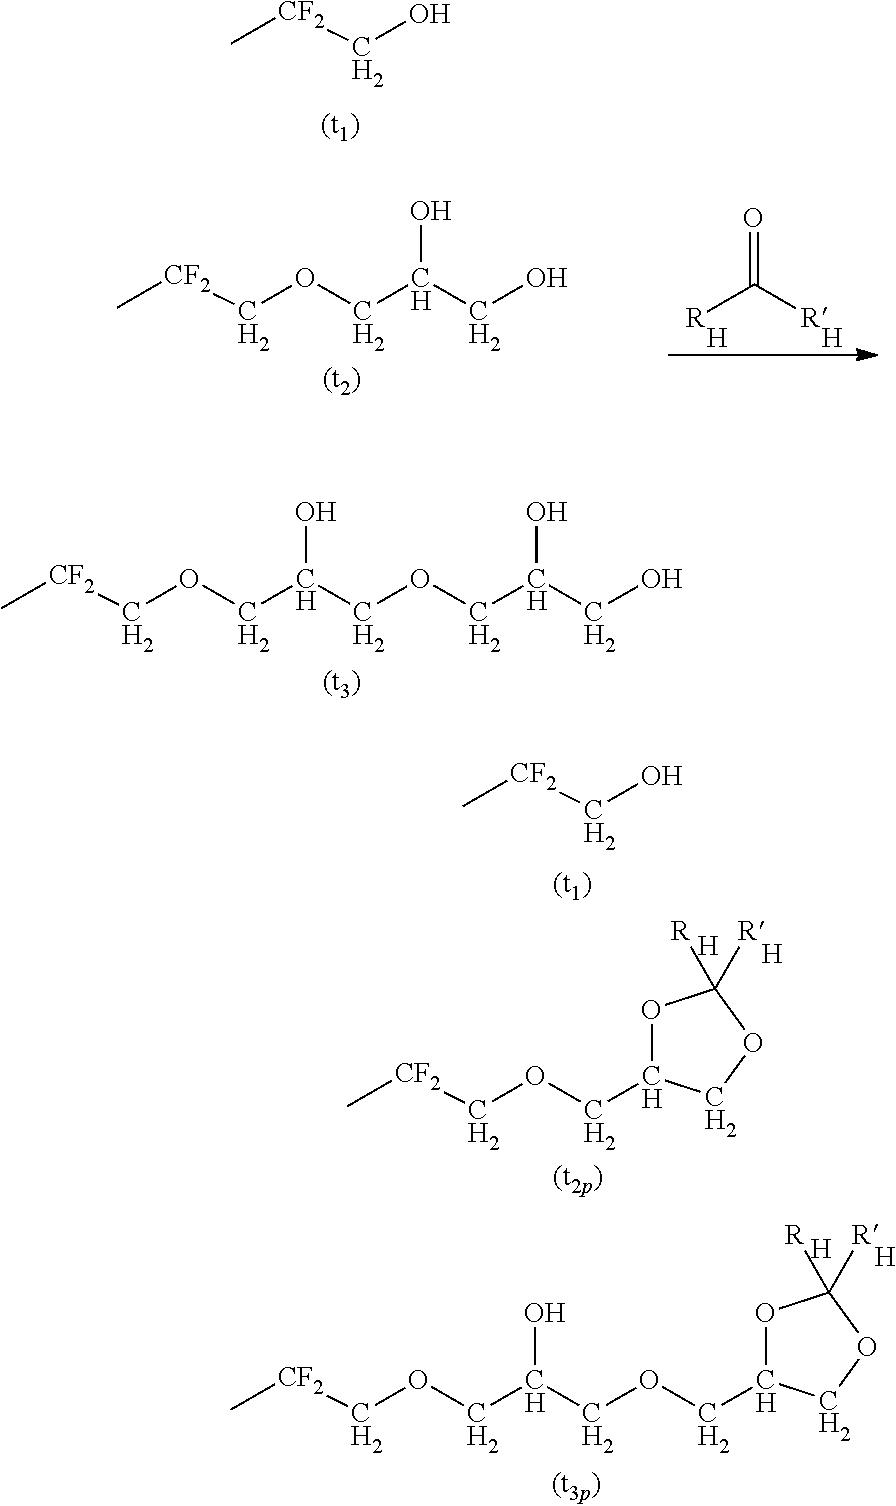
C[CF2]CO.C[CF2]COCC(CO)O.[R]C([R])=O.[H].[H].C[CF2]COCC(COCC(CO)O)O.C[CF2]CO.C[CF2]COCC1OC([R])([R])OC1.[H].[H].C[CF2]COCC(COCC1OC([R])([R])OC1)O.[H].[H]
